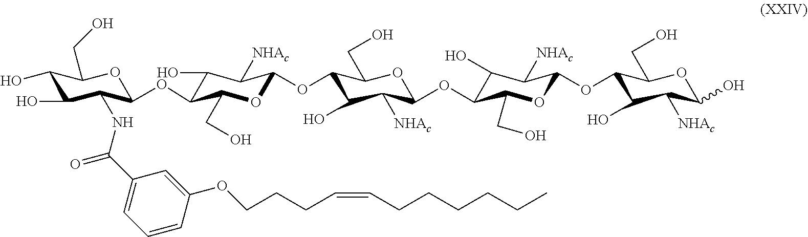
C1(C(NC2C(O)C(O)C(CO)OC2OC2C(O)C([NHAc])C(OC3C(O)C([NHAc])C(OC4C(O)C([NHAc])C(OC5C(O)C([NHAc])C(O)OC5CO)OC4CO)OC3CO)OC2CO)=O)=CC=CC(OCCCC=CCCCCCC)=C1
